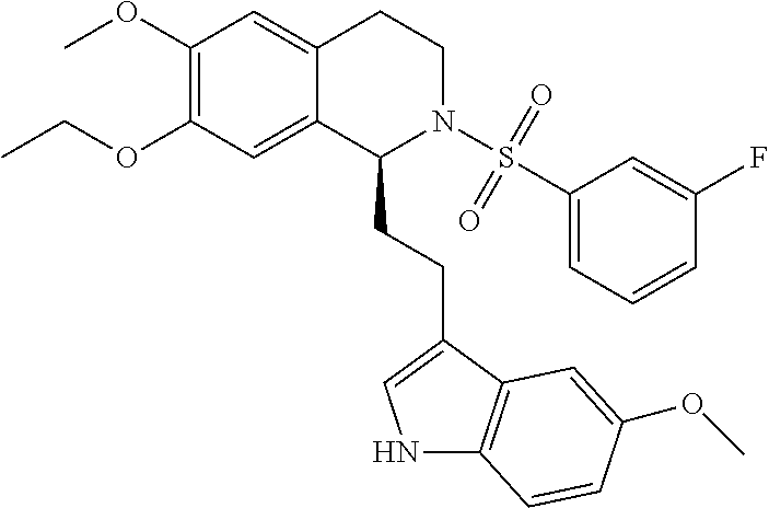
C(OC1=C(OC)C=C2C(=C1)C(CCC1=CNC3=C1C=C(OC)C=C3)N(S(C1=CC=CC(F)=C1)(=O)=O)CC2)C
